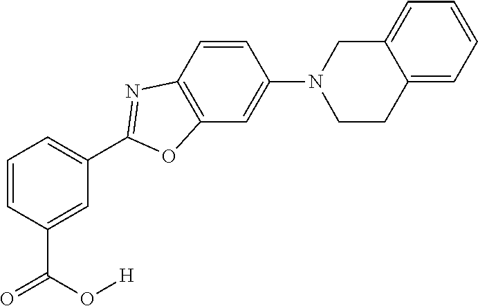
C1=C(C(O[H])=O)C=CC=C1C1=NC2=C(C=C(N3CCC4=CC=CC=C4C3)C=C2)O1
